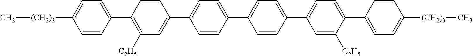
C1=CC([(CH2)3]C)=CC=C1C1=C([C2H5])C=C(C2=CC=C(C3=CC=C(C4=CC=C(C5=CC=C([(CH2)3]C)C=C5)C([C2H5])=C4)C=C3)C=C2)C=C1
